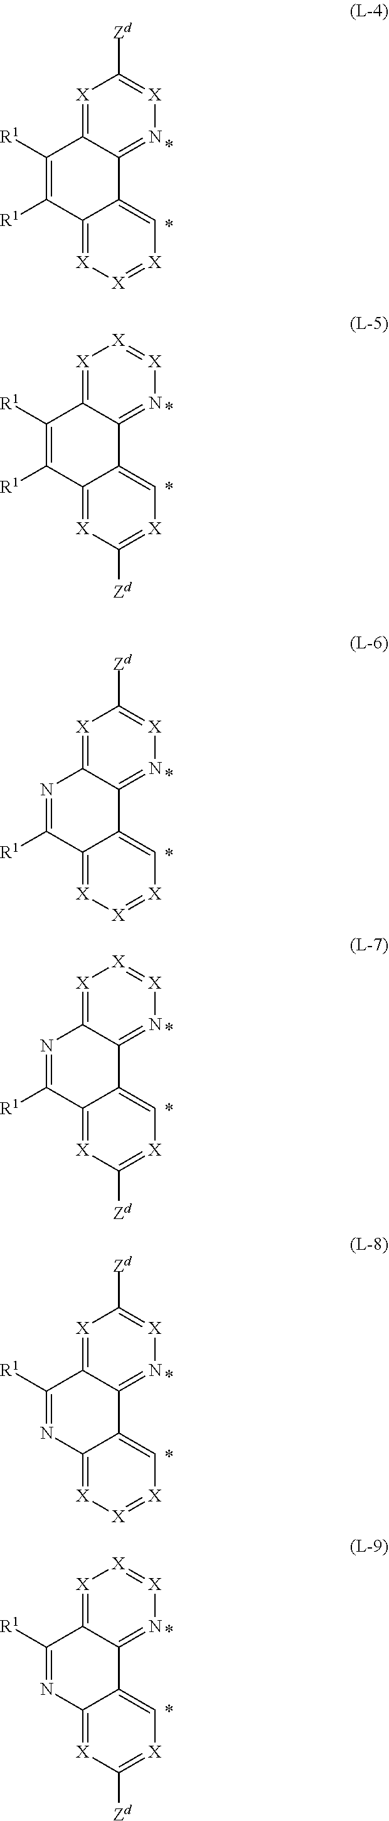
[X]1=C2C(=N[X]=C1[Zd])C1=C[X]=[X][X]=C1C([R1])=C2[R1].[X]1=C2C(=N[X]=[X]1)C1=C[X]=C([Zd])[X]=C1C([R1])=C2[R1].[X]1=C2C(=N[X]=C1[Zd])C1=C[X]=[X][X]=C1C([R1])=N2.[X]1=C2C(=N[X]=[X]1)C1=C[X]=C([Zd])[X]=C1C([R1])=N2.[X]1=C2C(=N[X]=C1[Zd])C1=C[X]=[X][X]=C1N=C2[R1].[X]1=C2C(=N[X]=[X]1)C1=C[X]=C([Zd])[X]=C1N=C2[R1]
